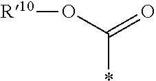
O(C(=O)*)[R10]
